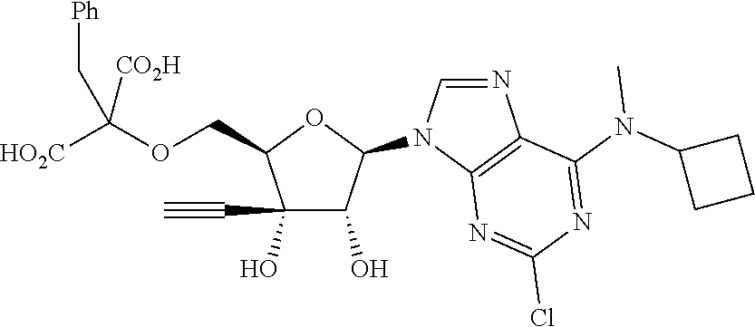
C1(O)(C#C)C(O)C(N2C=NC3=C2N=C(Cl)N=C3N(C2CCC2)C)OC1COC([HO2C])([CO2H])C[Ph]
